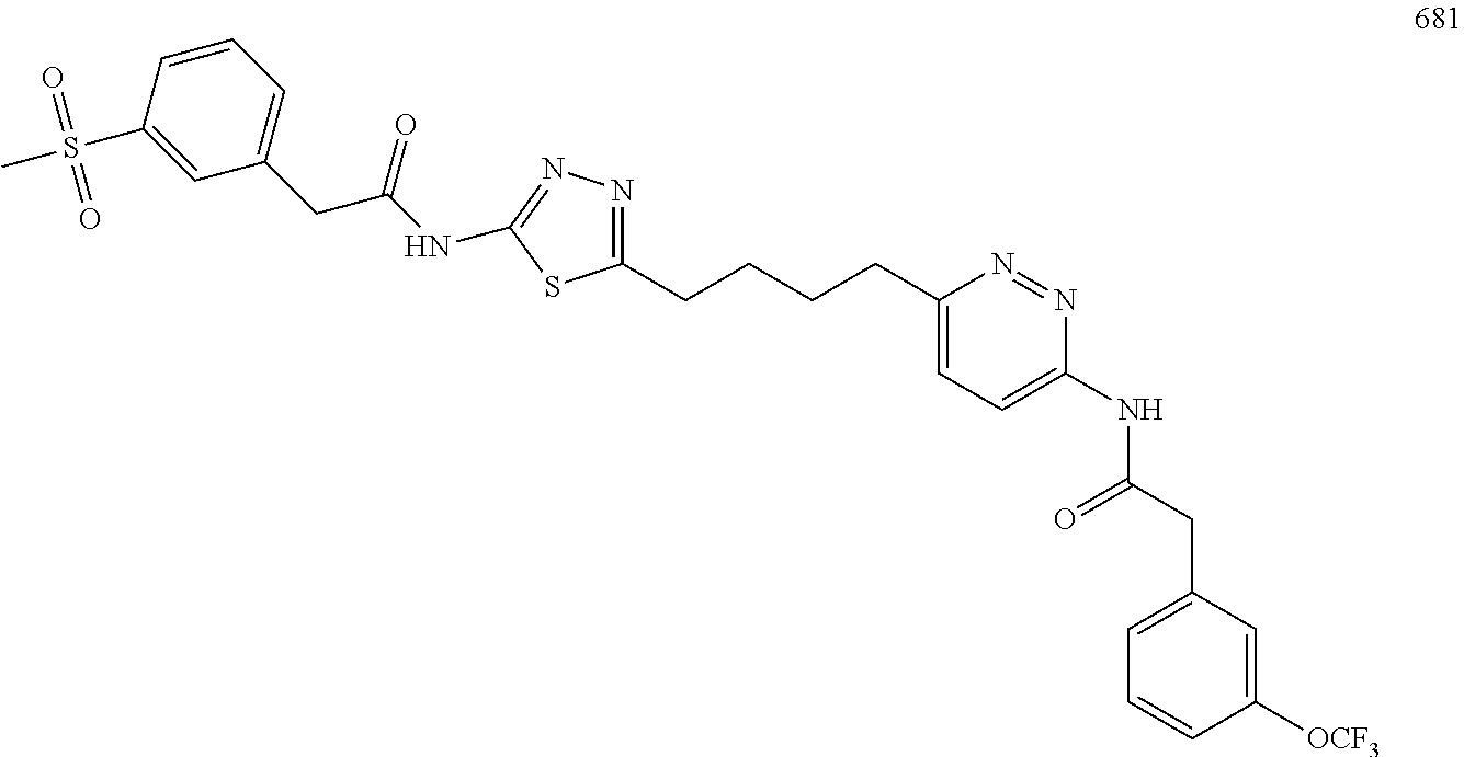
C1(CCCCC2=CC=C(NC(CC3=CC=CC([OCF3])=C3)=O)N=N2)=NN=C(NC(CC2=CC=CC(S(C)(=O)=O)=C2)=O)S1
